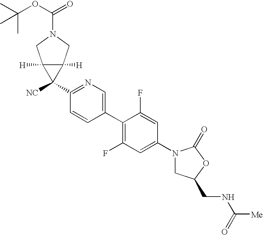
C1(N2CC(CNC([Me])=O)OC2=O)=CC(F)=C(C2=CN=C(C3([NC])C4([H])C3([H])CN(C(OC(C)(C)C)=O)C4)C=C2)C(F)=C1
